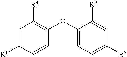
C1=C([R1])C=CC(OC2=CC=C([R3])C=C2[R2])=C1[R4]
